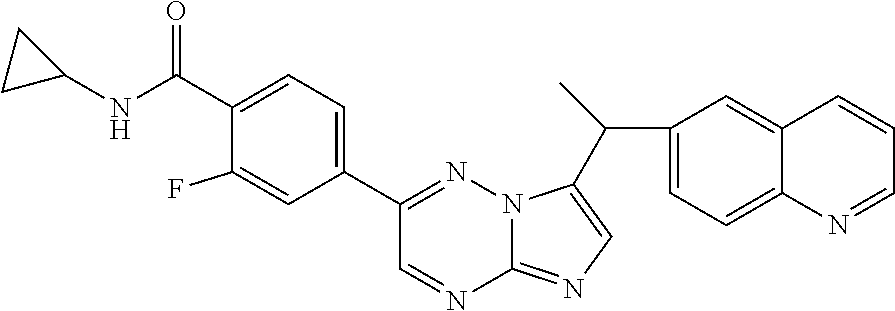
C1(C(C2=CN=C3N=CC(C4=CC=C(C(=O)NC5CC5)C(F)=C4)=NN32)C)=CC=C2C(=C1)C=CC=N2
